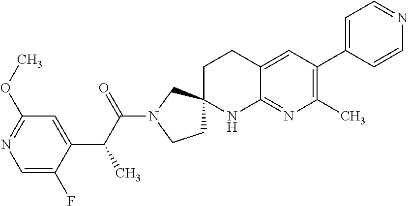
C1=C(F)C(C(C(N2CCC3(C2)CCC2=CC(C4=CC=NC=C4)=C(C)N=C2N3)=O)C)=CC(OC)=N1
